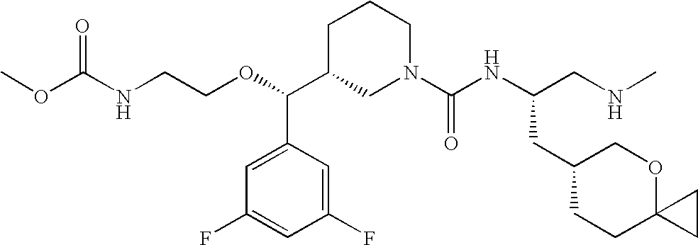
O=C(NCCOC(C1CN(C(NC(CNC)CC2CCC3(OC2)CC3)=O)CCC1)C1=CC(F)=CC(F)=C1)OC
